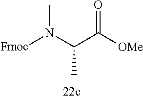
[Fmoc]N(C(C([OMe])=O)C)C
